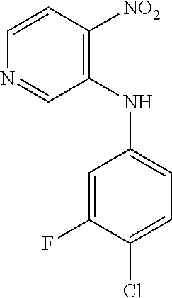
C1=C(F)C(Cl)=CC=C1NC1=C([NO2])C=CN=C1
